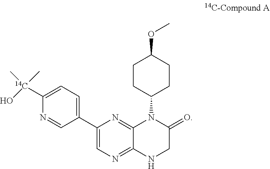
C1(C2=CN=C3C(=N2)N(C2CCC(OC)CC2)C(=O)CN3)=CC=C([14C](O)(C)C)N=C1
